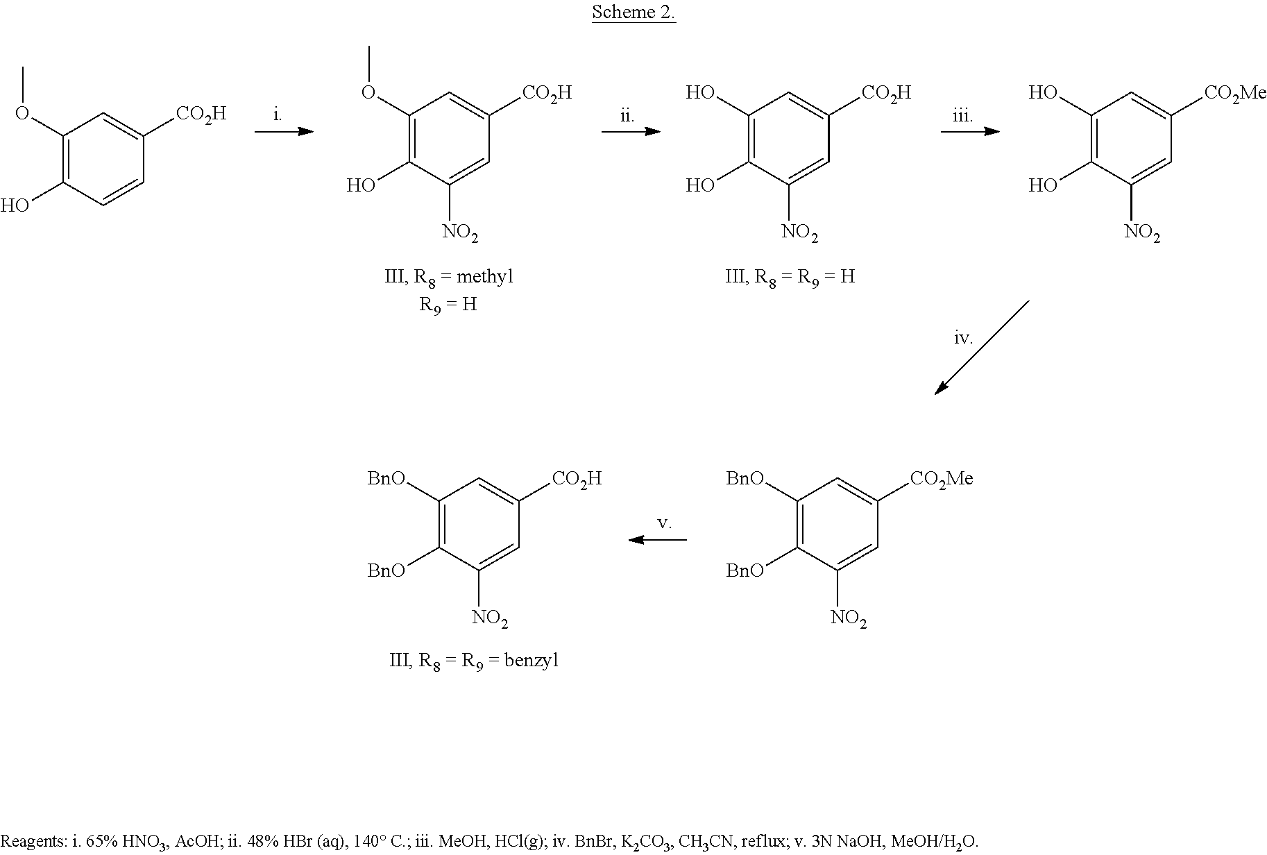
C1(OC)=C(O)C=CC([CO2H])=C1.C1(OC)=C(O)C([NO2])=CC([CO2H])=C1.C1(O)=C(O)C([NO2])=CC([CO2H])=C1.C1(O)=C(O)C([NO2])=CC([CO2Me])=C1.C1([BnO])=C([BnO])C([NO2])=CC([CO2Me])=C1.C1([BnO])=C([BnO])C([NO2])=CC([CO2H])=C1
